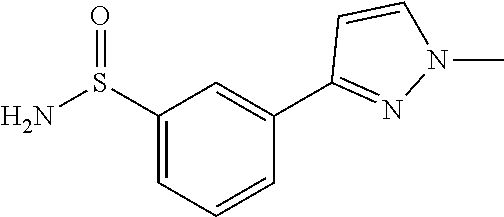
C1(S(N)=O)=CC=CC(C2=NN(C)C=C2)=C1
